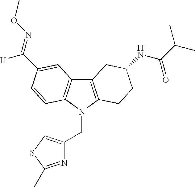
C12=C(N(CC3=CSC(C)=N3)C3=C1C=C(C([H])=NOC)C=C3)CCC(NC(C(C)C)=O)C2
